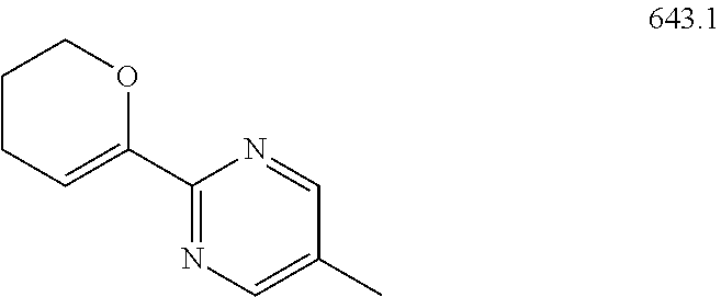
C1CC=C(C2=NC=C(C)C=N2)OC1
